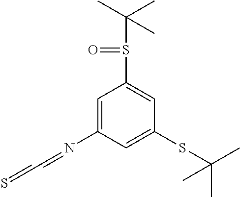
N(C1=CC(S(C(C)(C)C)=O)=CC(SC(C)(C)C)=C1)=CC=S
